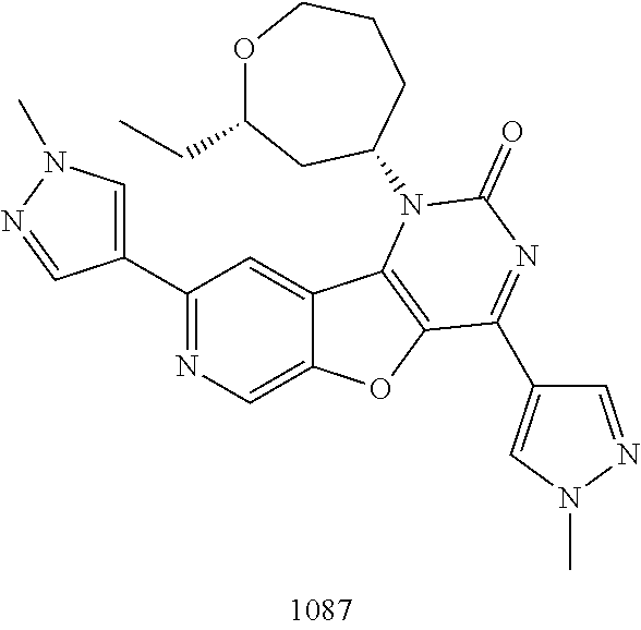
C1(C2=CN(C)N=C2)=NC=C2C(=C1)C1=C(O2)C(C2=CN(C)N=C2)=NC(=O)N1C1CC(CC)OCCC1
